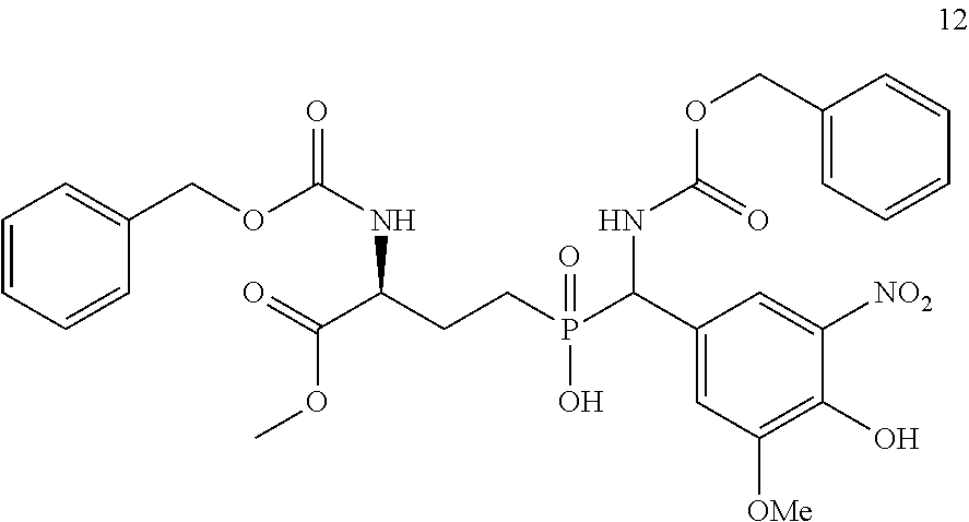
C1=CC=CC(COC(NC(C(=O)OC)CCP(C(C2=CC([OMe])=C(O)C([NO2])=C2)NC(OCC2=CC=CC=C2)=O)(O)=O)=O)=C1
